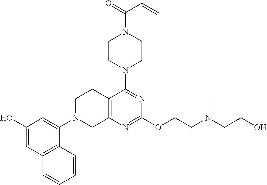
C1N(C2=CC(O)=CC3=C2C=CC=C3)CC2=C(C1)C(N1CCN(C(=O)C=C)CC1)=NC(OCCN(CCO)C)=N2
